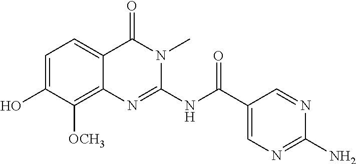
C1=C(O)C([OCH3])=C2C(=C1)C(=O)N(C)C(NC(C1=CN=C(N)N=C1)=O)=N2
